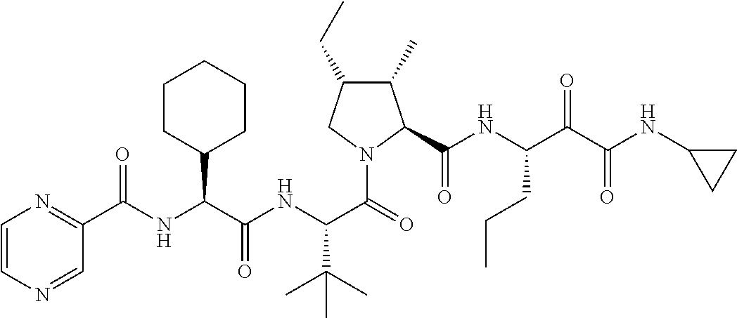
C1=CN=CC(C(NC(C(NC(C(=O)N2C(C(NC(C(C(NC3CC3)=O)=O)CCC)=O)C(C)C(CC)C2)C(C)(C)C)=O)C2CCCCC2)=O)=N1
